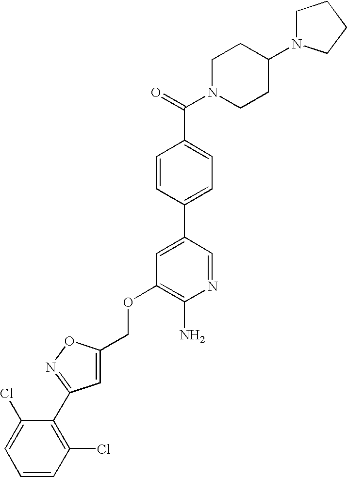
C(OC1=C(N)N=CC(C2=CC=C(C(=O)N3CCC(N4CCCC4)CC3)C=C2)=C1)C1=CC(C2=C(Cl)C=CC=C2Cl)=NO1
